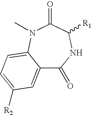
C12=CC([R2])=CC=C1N(C)C(=O)C([R1])NC2=O
